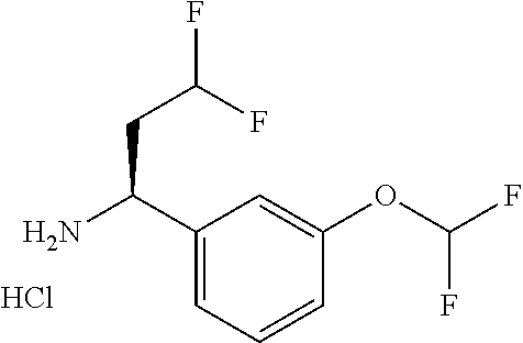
C1(C(N)CC(F)F)=CC=CC(OC(F)F)=C1.Cl
